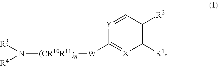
N([(CR10R11)n][W]C1=[X]C([R1])=C([R2])C=[Y]1)([R3])[R4]
